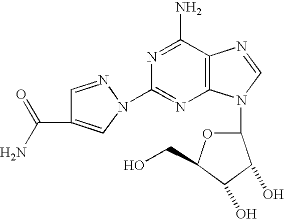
C12=C(C(N)=NC(N3C=C(C(N)=O)C=N3)=N1)N=CN2C1OC(CO)C(O)C1O
